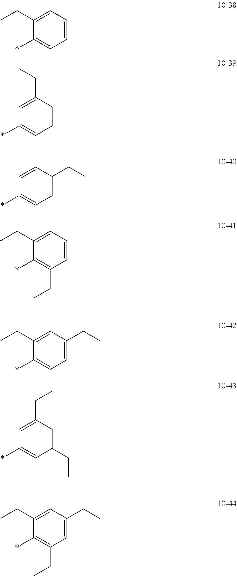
CCC1=CC=CC=C1*.C1=C(CC)C=CC=C1*.C1=CC(CC)=CC=C1*.CCC1=CC=CC(CC)=C1*.C1=C(CC)C(*)=CC=C1CC.C1=C(CC)C=C(CC)C=C1*.C1=C(CC)C(*)=C(CC)C=C1CC
